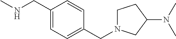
C1(CNC)=CC=C(CN2CCC(N(C)C)C2)C=C1
